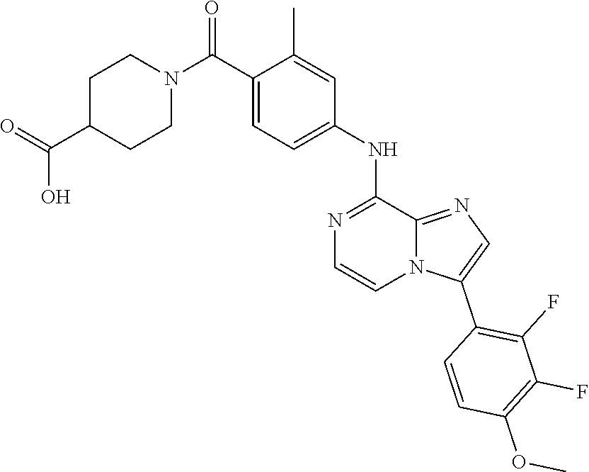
C1(NC2=CC=C(C(N3CCC(C(=O)O)CC3)=O)C(C)=C2)=NC=CN2C1=NC=C2C1=C(F)C(F)=C(OC)C=C1
